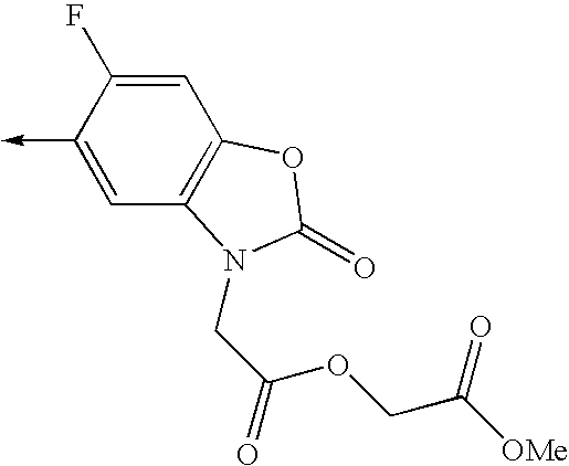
C1(->C)=CC2=C(C=C1F)OC(=O)N2CC(OCC([OMe])=O)=O
